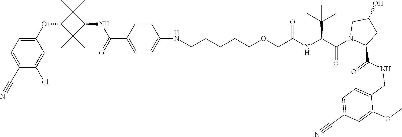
C1(C#N)=CC=C(OC2C(C)(C)C(NC(=O)C3=CC=C(NCCCCCOCC(NC(C(N4CC(O)CC4C(NCC4=CC=C(C#N)C=C4OC)=O)=O)C(C)(C)C)=O)C=C3)C2(C)C)C=C1Cl
